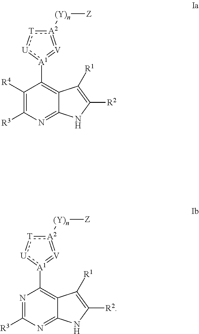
C1([R4])=C([R3])N=C2C(=C1[A1]1:[U]:[T]:[A2]([(Y)n][Z])=[V]=1)C([R1])=C([R2])N2.N1=C([R3])N=C2C(=C1[A1]1:[U]:[T]:[A2]([(Y)n][Z])=[V]=1)C([R1])=C([R2])N2
